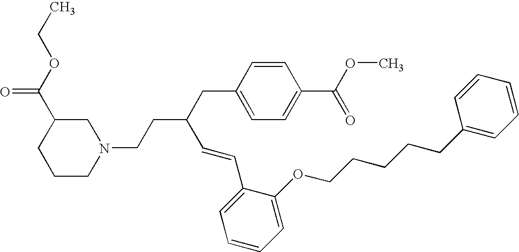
N1(CCC(CC2=CC=C(C(OC)=O)C=C2)C=CC2=CC=CC=C2OCCCCCC2=CC=CC=C2)CC(C(OCC)=O)CCC1
